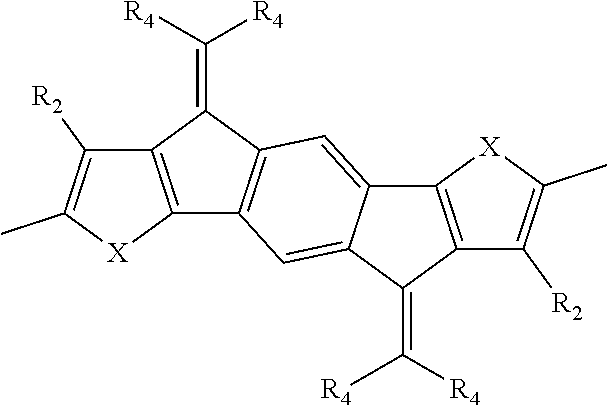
C(=C1C2=C(C3=C1C=C1C(=C3)C(=C([R4])[R4])C3=C1[X]C(C)=C3[R2])[X]C(C)=C2[R2])([R4])[R4]
